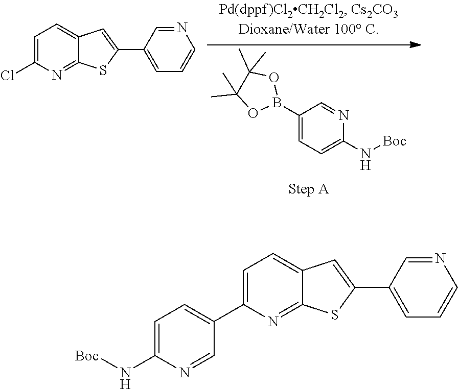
C1(B2OC(C)(C)C(C)(C)O2)=CC=C(N[Boc])N=C1.C1=C(Cl)N=C2C(=C1)C=C(C1=CC=CN=C1)S2.C1=C(C2=CC=C(N[Boc])N=C2)N=C2C(=C1)C=C(C1=CC=CN=C1)S2
